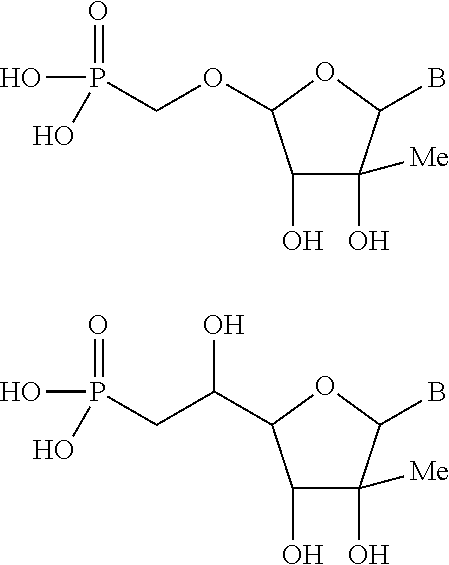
C1(O)C(O)([Me])C(B)OC1OCP(=O)(O)O.C1(O)C(O)([Me])C(B)OC1C(CP(=O)(O)O)O
